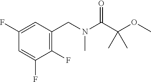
C1(F)=CC(CN(C(C(OC)(C)C)=O)C)=C(F)C(F)=C1
